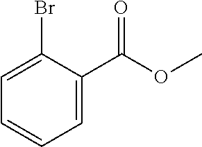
C1=CC=C(C(OC)=O)C(Br)=C1
